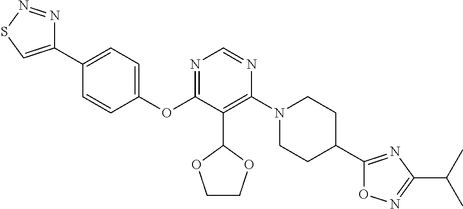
C1(OC2=NC=NC(N3CCC(C4=NC(C(C)C)=NO4)CC3)=C2C2OCCO2)=CC=C(C2=CSN=N2)C=C1
